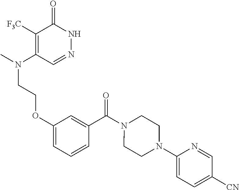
C1([F3C])=C(N(C)CCOC2=CC=CC(C(N3CCN(C4=CC=C([CN])C=N4)CC3)=O)=C2)C=NNC1=O
